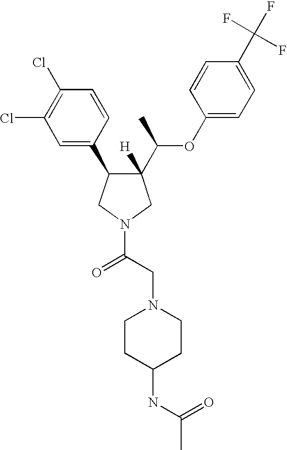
C1(C(C)OC2=CC=C(C(F)(F)F)C=C2)([H])C(C2=CC(Cl)=C(Cl)C=C2)CN(C(CN2CCC(NC(=O)C)CC2)=O)C1
